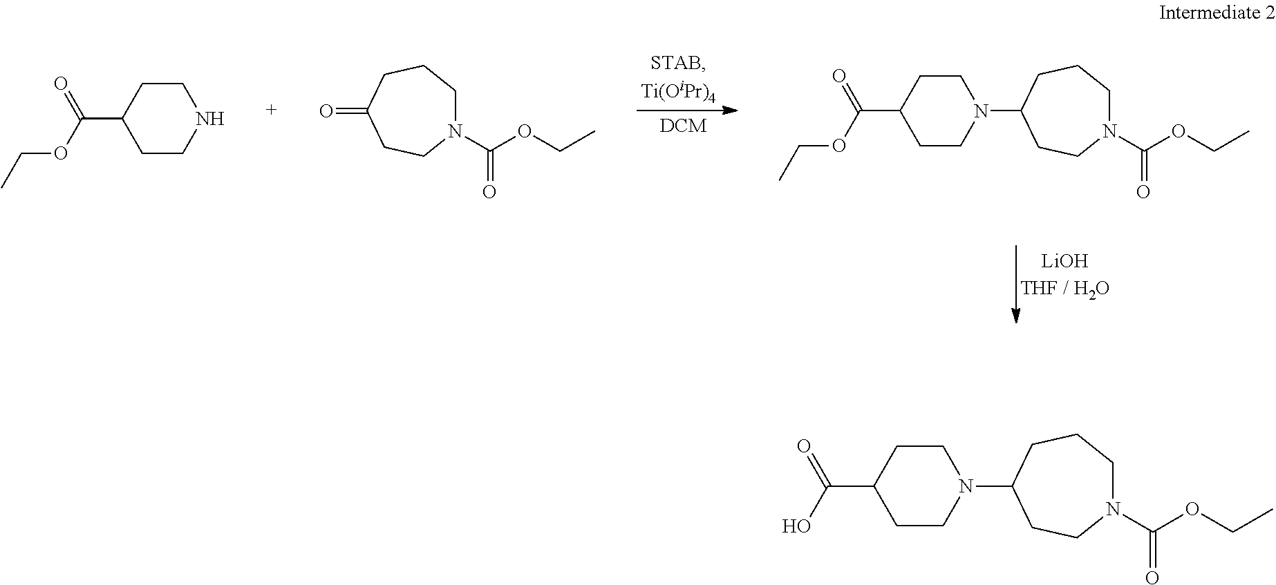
C1(C(OCC)=O)CCNCC1.C1(C(OCC)=O)CCN(C2CCCN(C(OCC)=O)CC2)CC1.O=C1CCCN(C(OCC)=O)CC1.C1(C(O)=O)CCN(C2CCCN(C(OCC)=O)CC2)CC1
